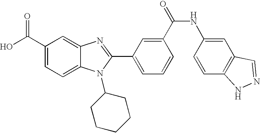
OC(C1=CC=C2C(=C1)N=C(C1=CC=CC(C(=O)NC3=CC4=C(C=C3)NN=C4)=C1)N2C1CCCCC1)=O
